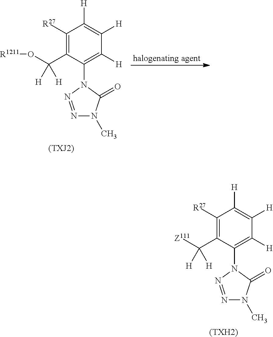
C1([R27])=C(C(O[R1211])([H])[H])C(N2C(=O)N(C)N=N2)=C([H])C([H])=C1[H].[(TXJ2)].[halogenating agent].C1([R27])=C(C([Z111])([H])[H])C(N2C(=O)N(C)N=N2)=C([H])C([H])=C1[H].[(TXH2)]
